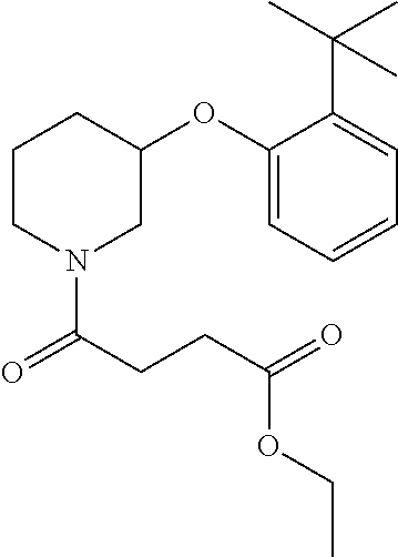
C1CCN(C(CCC(=O)OCC)=O)CC1OC1=CC=CC=C1C(C)(C)C
